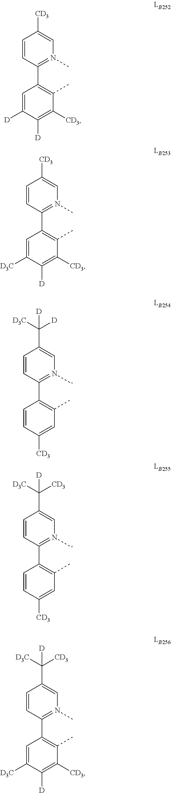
C1(C2=C(C)C([CD3])=C([D])C([D])=C2)=N(C)C=C([CD3])C=C1.C1(C2=C(C)C([CD3])=C([D])C([D3C])=C2)=N(C)C=C([CD3])C=C1.C1(C2=C(C)C=C([CD3])C=C2)=N(C)C=C(C([D3C])([D])[D])C=C1.C1(C2=C(C)C=C([CD3])C=C2)=N(C)C=C(C([D3C])([CD3])[D])C=C1.C1(C2=C(C)C([CD3])=C([D])C([D3C])=C2)=N(C)C=C(C([CD3])([D3C])[D])C=C1
